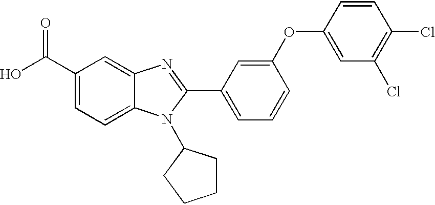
C1(C(O)=O)=CC=C2C(=C1)N=C(C1=CC=CC(OC3=CC(Cl)=C(Cl)C=C3)=C1)N2C1CCCC1
